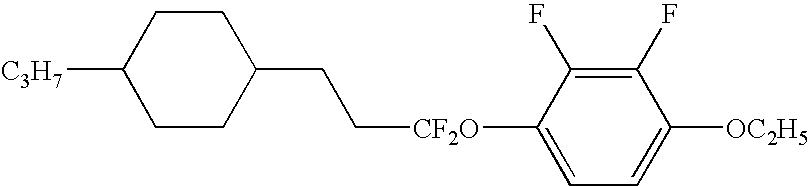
C1CC(CC[CF2O]C2=CC=C([OC2H5])C(F)=C2F)CCC1[C3H7]
